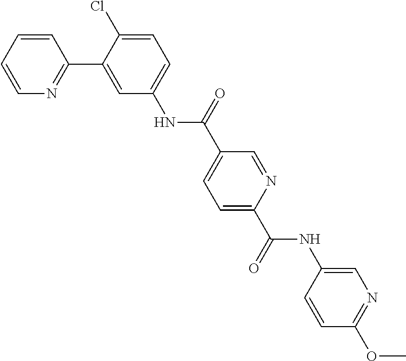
C1=CC=CN=C1C1=CC(NC(C2=CC=C(C(=O)NC3=CN=C(OC)C=C3)N=C2)=O)=CC=C1Cl
